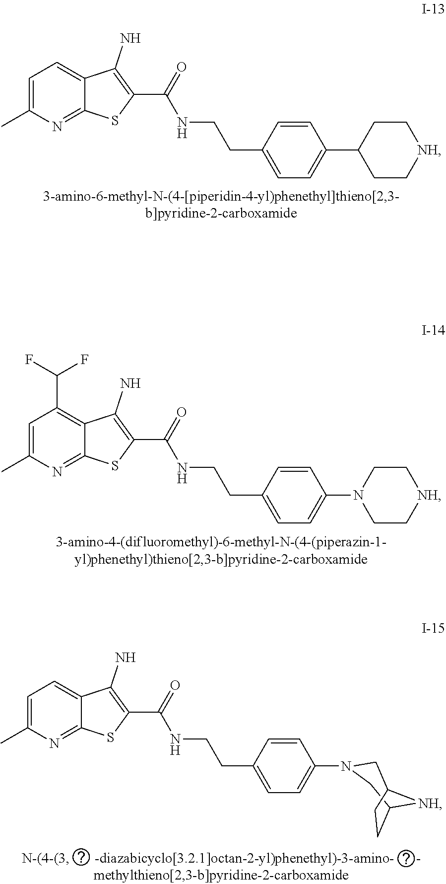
C1=C(C)N=C2C(=C1)C(N)=C(C(=O)NCCC1=CC=C(C3CC[NH]CC3)C=C1)S2.C1=C(C)N=C2C(=C1C(F)F)C(N)=C(C(=O)NCCC1=CC=C(N3CC[NH]CC3)C=C1)S2.C1=C(C)N=C2C(=C1)C(N)=C(C(=O)NCCC1=CC=C(N3CC4[NH]C(C3)CC4)C=C1)S2
